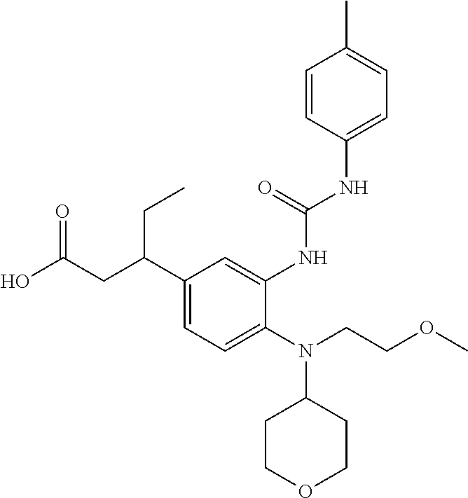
N(C1CCOCC1)(CCOC)C1=CC=C(C(CC(O)=O)CC)C=C1NC(NC1=CC=C(C)C=C1)=O
